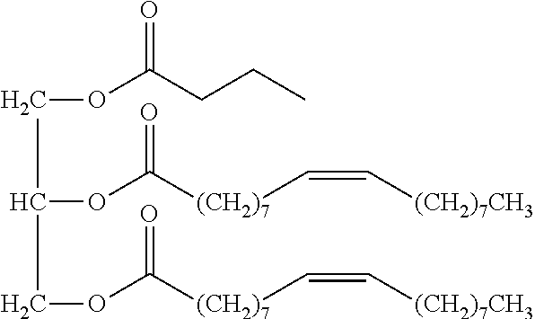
C(OC(CCC)=O)C(OC([(CH2)7]C=C[(CH2)7CH3])=O)COC([(CH2)7]C=C[(CH2)7CH3])=O
